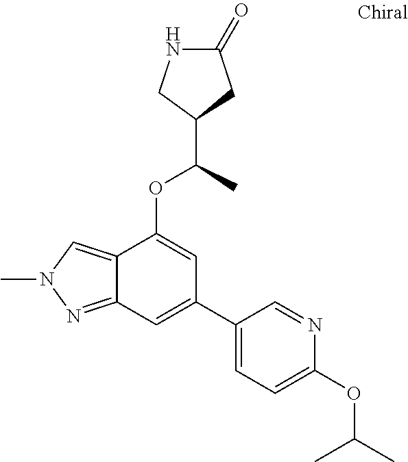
N1C(=O)CC(C(C)OC2=CC(C3=CC=C(OC(C)C)N=C3)=CC3=NN(C)C=C23)C1
